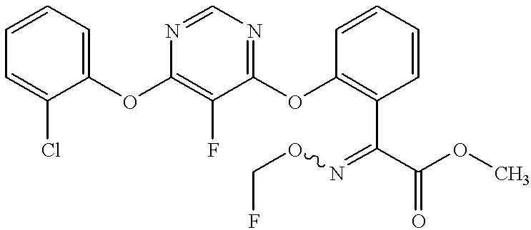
C1(OC2=C(C(C(OC)=O)=NOCF)C=CC=C2)=NC=NC(OC2=CC=CC=C2Cl)=C1F
